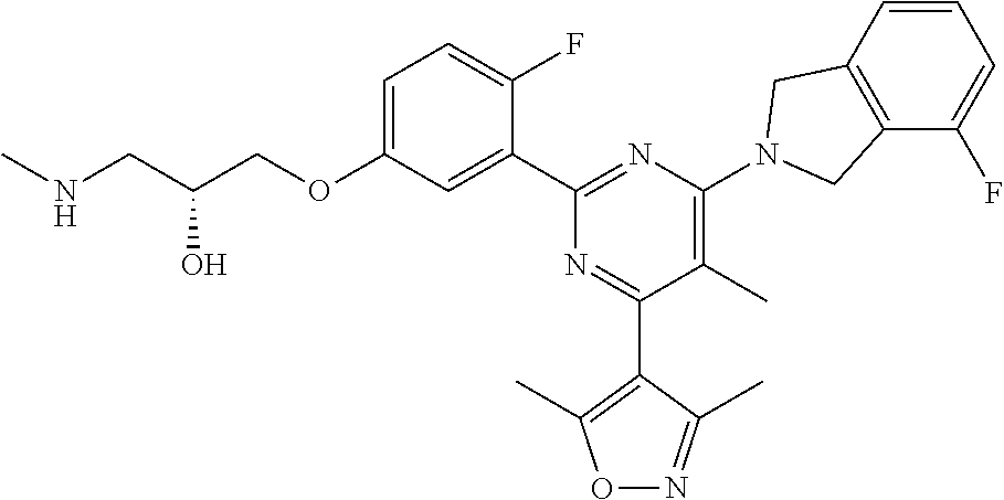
C1=C(OCC(CNC)O)C=C(C2=NC(N3CC4=C(C(F)=CC=C4)C3)=C(C)C(C3=C(C)ON=C3C)=N2)C(F)=C1
